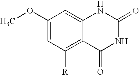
COC1=CC([R])=C2C(=C1)NC(=O)NC2=O
